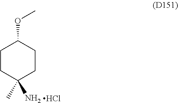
C1CC(N)(C)CCC1OC.Cl
